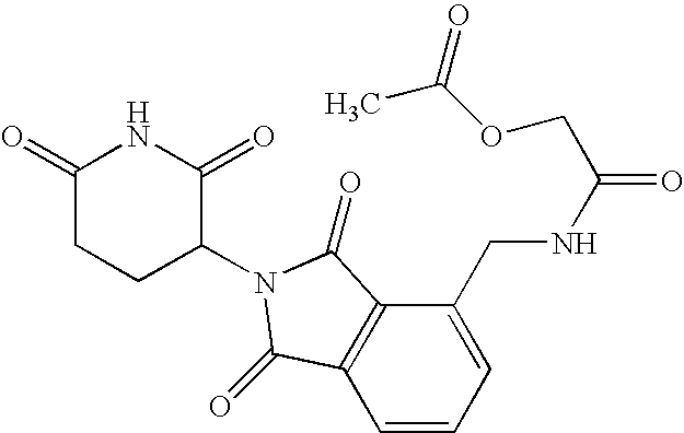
C1(=O)CCC(N2C(=O)C3=C(C=CC=C3CNC(=O)COC(C)=O)C2=O)C(=O)N1
